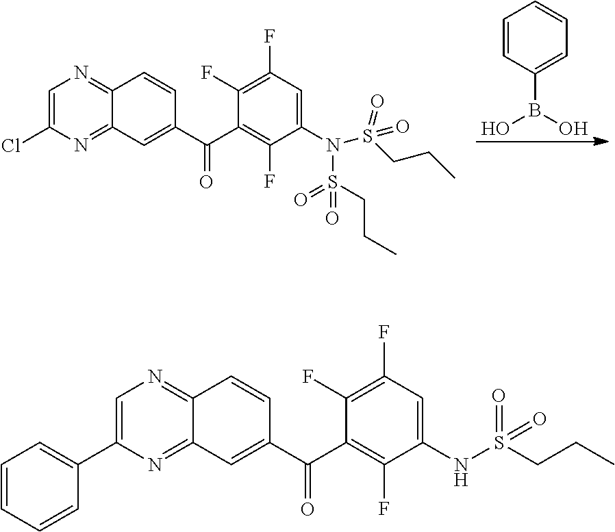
C1=CC(B(O)O)=CC=C1.C1=C(Cl)N=C2C(=N1)C=CC(C(C1=C(F)C(N(S(CCC)(=O)=O)S(=O)(=O)CCC)=CC(F)=C1F)=O)=C2.C1=C(C2=CC=CC=C2)N=C2C(=N1)C=CC(C(C1=C(F)C(NS(CCC)(=O)=O)=CC(F)=C1F)=O)=C2
